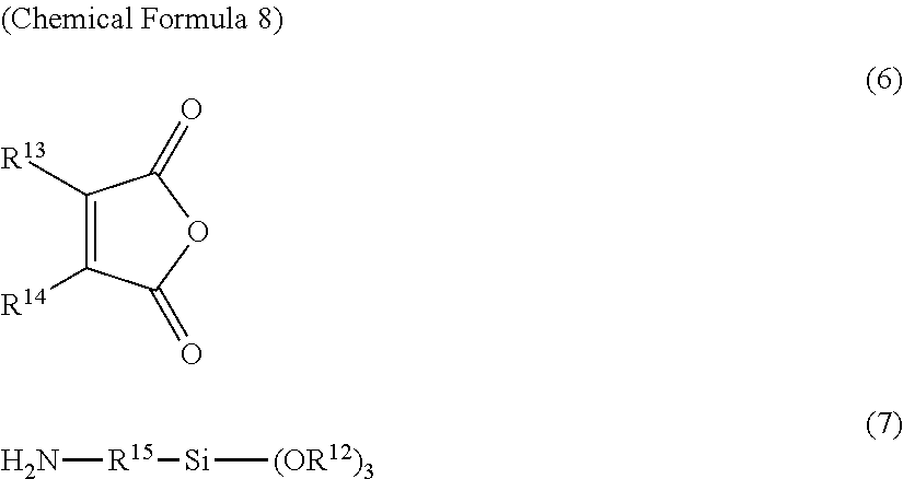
C1([R13])=C([R14])C(=O)OC1=O.N[R15][Si][(OR12)3]
